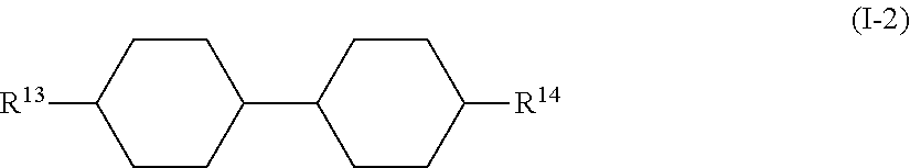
[R13]C1CCC(C2CCC([R14])CC2)CC1
